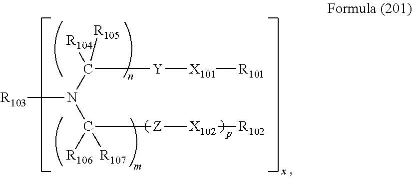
[R103]N(C([Z][X102][R102])([R106])[R107])C([Y][X101][R101])([R104])[R105]
